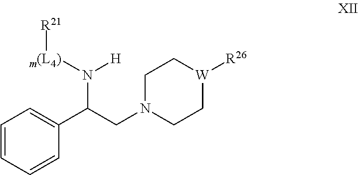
C1=CC=CC(C(CN2CC[W]([R26])CC2)N([m(L4)][R21])[H])=C1
